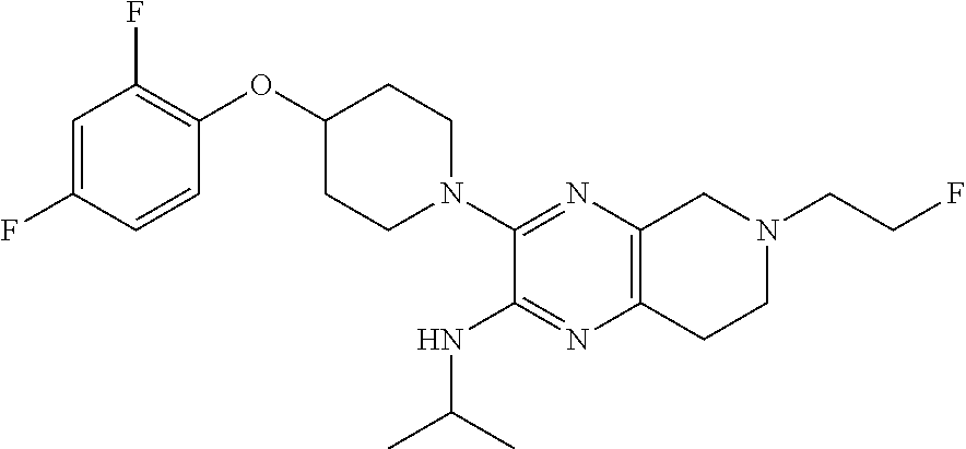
C1=C(F)C=CC(OC2CCN(C3=NC4=C(N=C3NC(C)C)CCN(CCF)C4)CC2)=C1F
